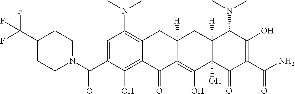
C1=C(C(N2CCC(C(F)(F)F)CC2)=O)C(O)=C2C(=C1N(C)C)CC1([H])C(=C(O)C3(O)C([H])(C1)C(N(C)C)C(O)=C(C(=O)N)C3=O)C2=O
